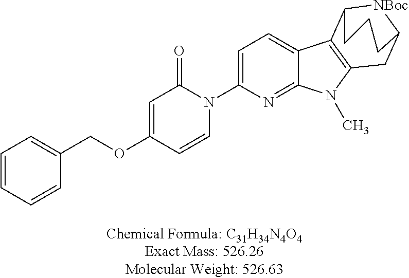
C1=CC=CC(COC2=CC(=O)N(C3=CC=C4C(=N3)N(C)C3=C4C4[NBoc]C(C3)CCC4)C=C2)=C1
